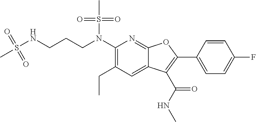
N(C1=C(CC)C=C2C(=N1)OC(C1=CC=C(F)C=C1)=C2C(NC)=O)(S(C)(=O)=O)CCCNS(C)(=O)=O
